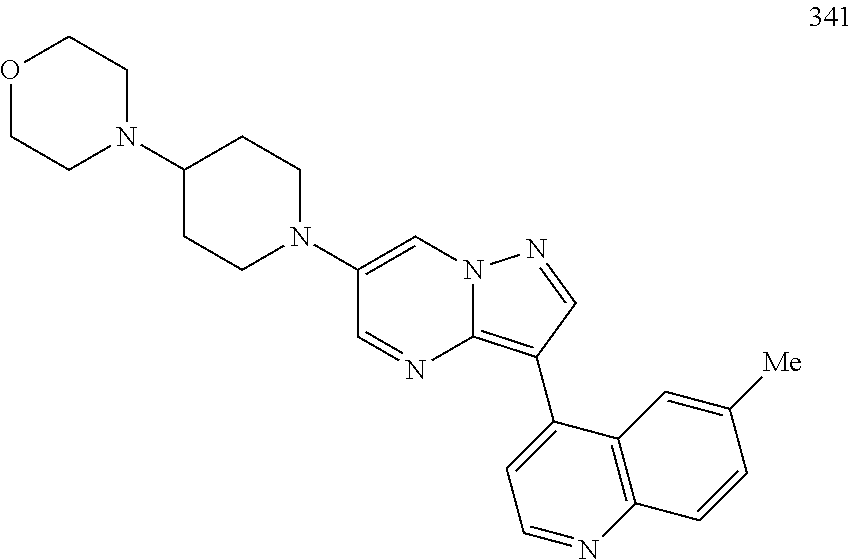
C1(N2CCC(N3CCOCC3)CC2)=CN2C(=C(C3=CC=NC4=C3C=C([Me])C=C4)C=N2)N=C1
